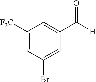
C1([F3C])=CC(Br)=CC(C(=O)[H])=C1
